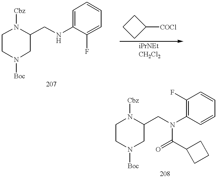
C1CN([Boc])CC(CNC2=CC=CC=C2F)N1[Cbz].C1C([COCl])CC1.C1CN([Boc])CC(CN(C2=C(F)C=CC=C2)C(=O)C2CCC2)N1[Cbz]
